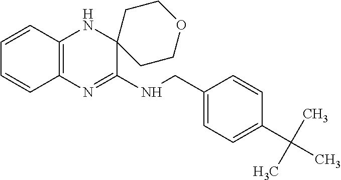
C12=C(N=C(NCC3=CC=C(C(C)(C)C)C=C3)C3(N1)CCOCC3)C=CC=C2
